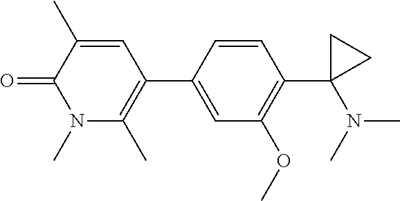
O=C1N(C)C(C)=C(C2=CC(OC)=C(C3(N(C)C)CC3)C=C2)C=C1C
